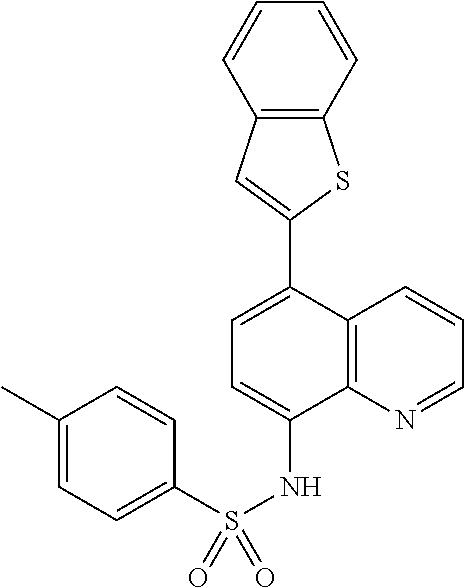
C1=C(C2=CC3=C(C=CC=C3)S2)C2=C(C(NS(C3=CC=C(C)C=C3)(=O)=O)=C1)N=CC=C2
